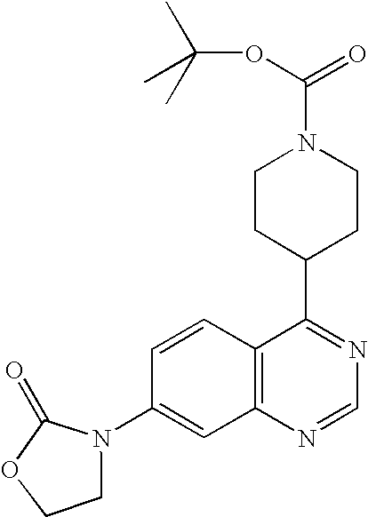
C1=CC2=C(C=C1N1C(=O)OCC1)N=CN=C2C1CCN(C(=O)OC(C)(C)C)CC1
